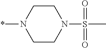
C1CN(*)CCN1S(C)(=O)=O
